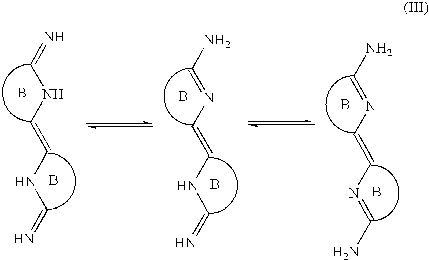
N=CNC=CNC=N.B.B.NC=NC=CNC=N.B.B.NC=NC=CN=CN.B.B
